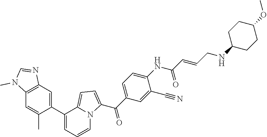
C12=C(C=C(C3=CC=CN4C3=CC=C4C(C3=CC=C(NC(C=CCNC4CCC(OC)CC4)=O)C(C#N)=C3)=O)C(C)=C1)N=CN2C
